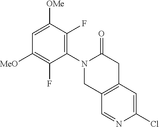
C1=C([OMe])C(F)=C(N2C(=O)CC3=C(C=NC(Cl)=C3)C2)C(F)=C1[MeO]
